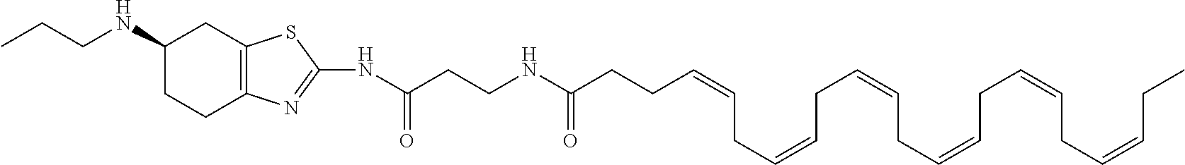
C1(NCCC)CCC2=C(C1)SC(NC(CCNC(CCC=CCC=CCC=CCC=CCC=CCC=CCC)=O)=O)=N2
